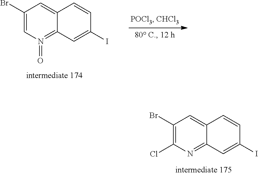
C1(Br)=C(Cl)N=C2C(=C1)C=CC(I)=C2.C1(Br)=CN(=O)=C2C(=C1)C=CC(I)=C2
